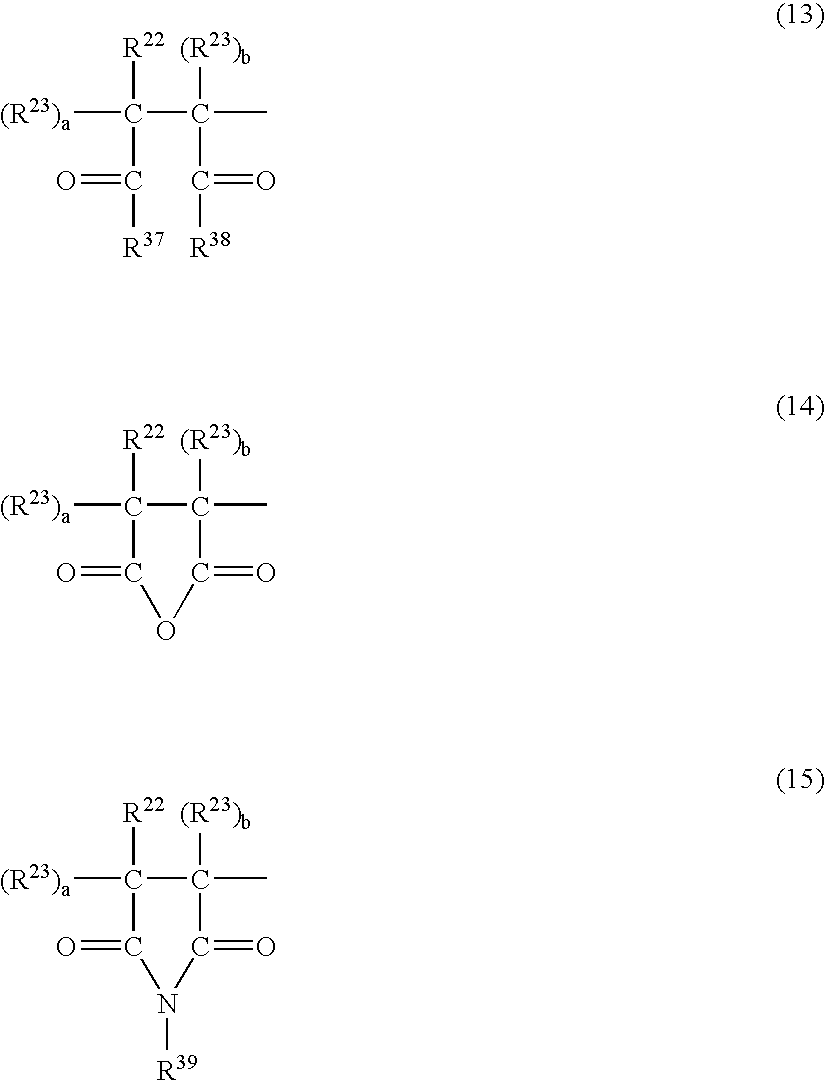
[(R23)a]C(C([(R23)b])(C)C(=O)[R38])([R22])C(=O)[R37].[(R23)a]C1([R22])C([(R23)b])(C)C(=O)OC1=O.[(R23)a]C1([R22])C([(R23)b])(C)C(=O)N([R39])C1=O
